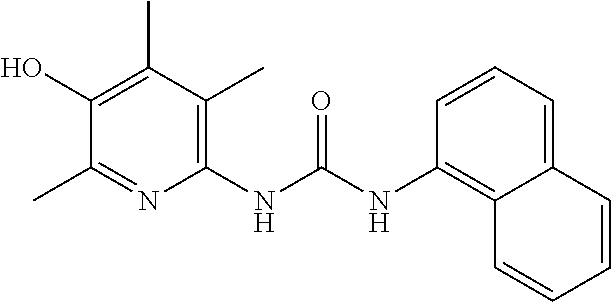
C1(NC(NC2=C3C(=CC=C2)C=CC=C3)=O)=C(C)C(C)=C(O)C(C)=N1
